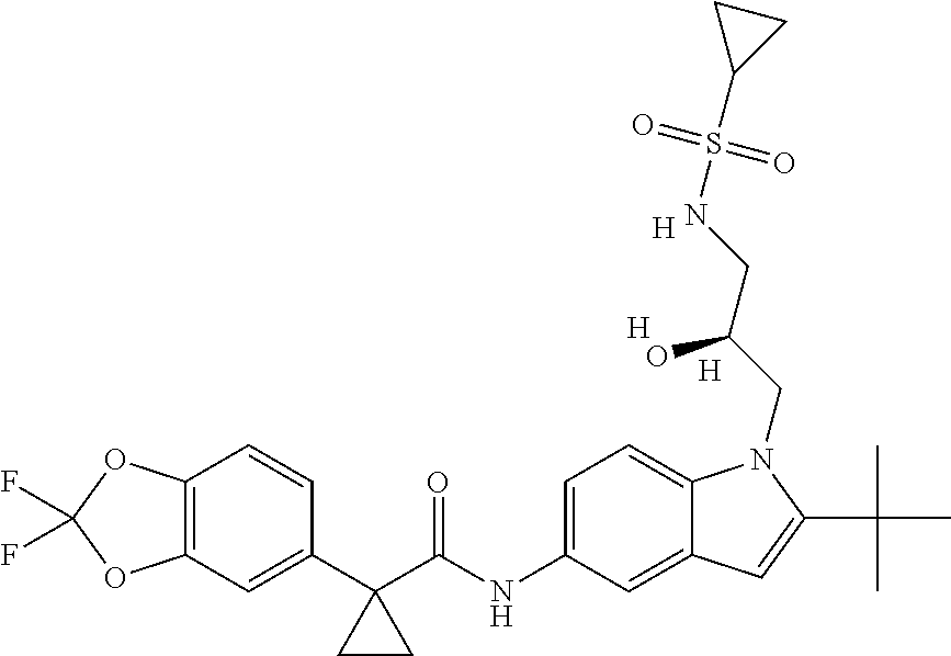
C1(C2(C(NC3=CC=C4C(=C3)C=C(C(C)(C)C)N4CC(CNS(C3CC3)(=O)=O)O)=O)CC2)=CC2=C(C=C1)OC(F)(F)O2.[H].[H].[H]
